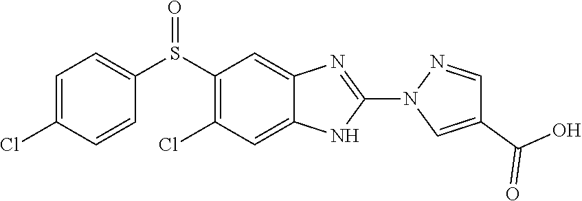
C1(S(C2=CC=C(Cl)C=C2)=O)=C(Cl)C=C2C(=C1)N=C(N1C=C(C(O)=O)C=N1)N2
